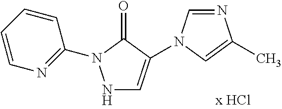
N1C=C(N2C=NC(C)=C2)C(=O)N1C1=NC=CC=C1
